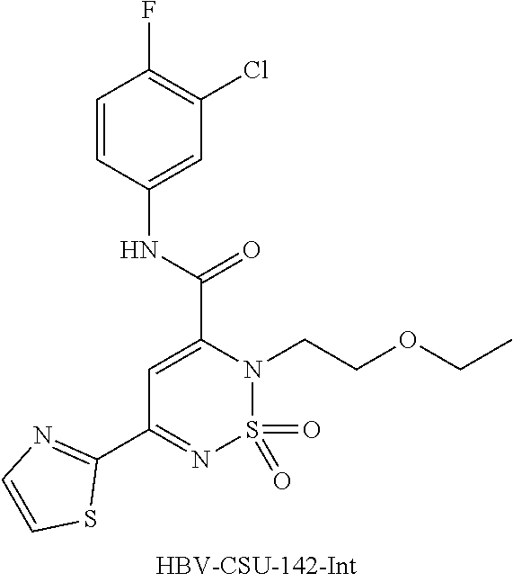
C1=CC(NC(=O)C2=CC(C3=NC=CS3)=NS(=O)(=O)N2CCOCC)=CC(Cl)=C1F
